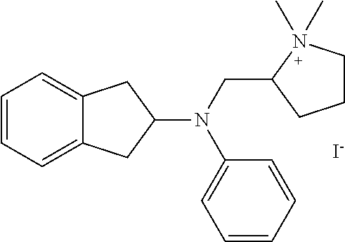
C1=CC=C2C(=C1)CC(N(CC1CCCN1(C)C)C1=CC=CC=C1)C2.[I-]
